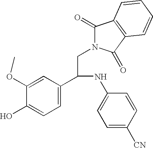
C1(OC)=CC(C(CN2C(=O)C3=C(C2=O)C=CC=C3)NC2=CC=C([CN])C=C2)=CC=C1O
